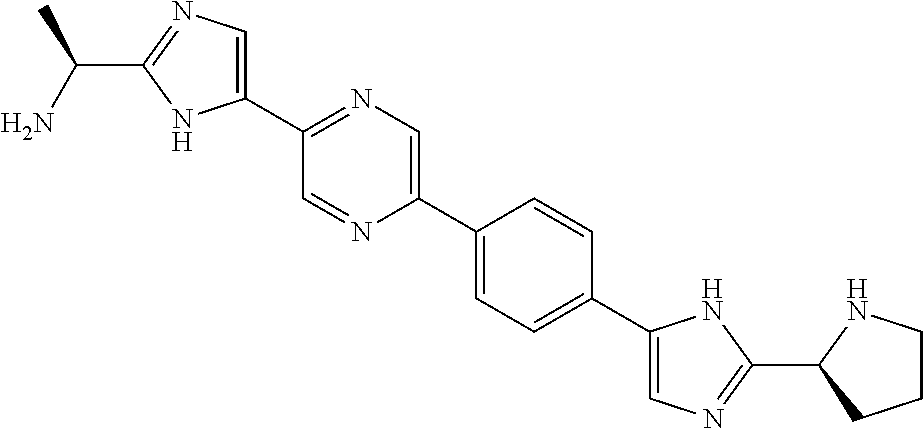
C1(C2=CN=C(C3=CN=C(C(N)C)N3)C=N2)=CC=C(C2=CN=C(C3CCCN3)N2)C=C1
